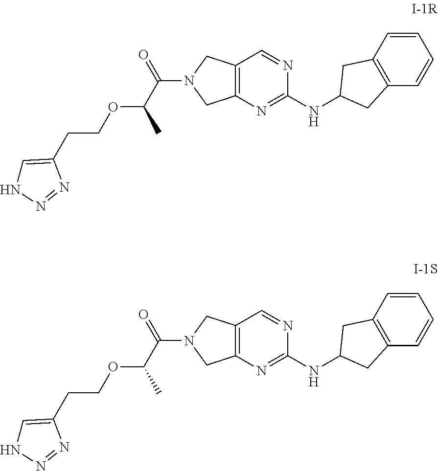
C1=CC2=C(C=C1)CC(NC1=NC3=C(C=N1)CN(C(C(OCCC1=CNN=N1)C)=O)C3)C2.C1=CC2=C(C=C1)CC(NC1=NC3=C(C=N1)CN(C(C(OCCC1=CNN=N1)C)=O)C3)C2
